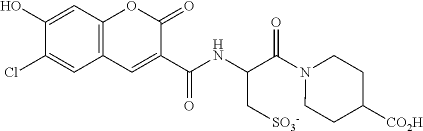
OC1=CC2=C(C=C1Cl)C=C(C(=O)NC(C(N1CCC([CO2H])CC1)=O)C[SO3-])C(=O)O2
